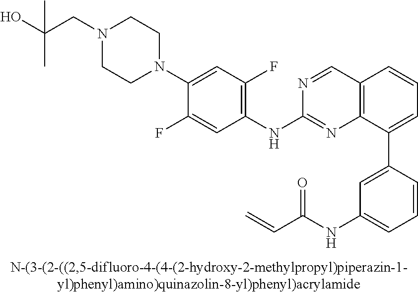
C1=CC(C2=CC=CC3=C2N=C(NC2=C(F)C=C(N4CCN(CC(O)(C)C)CC4)C(F)=C2)N=C3)=CC(NC(C=C)=O)=C1
